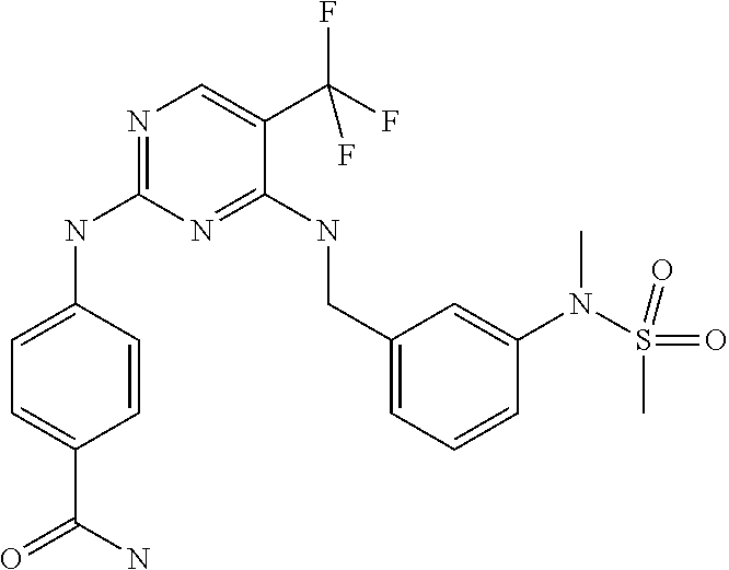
C1=C(NC2=NC=C(C(F)(F)F)C(NCC3=CC=CC(N(S(=O)(=O)C)C)=C3)=N2)C=CC(C(=O)N)=C1
